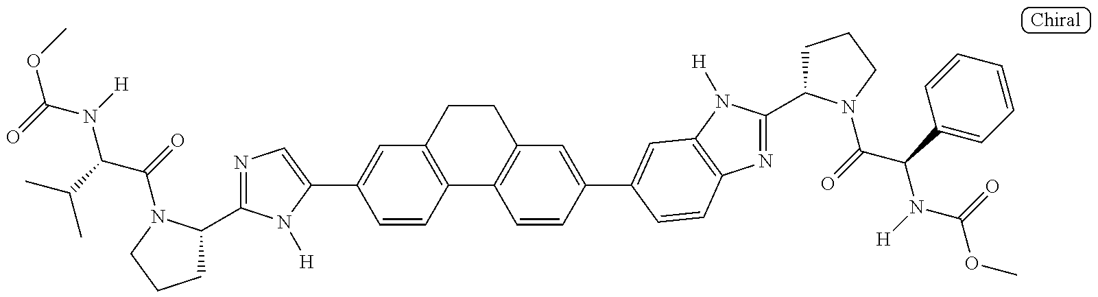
C1C(C2=NC=C(C3=CC4=C(C=C3)C3=C(CC4)C=C(C4=CC5=C(N=C(C6CCCN6C(=O)C(C6=CC=CC=C6)N([H])C(=O)OC)N5[H])C=C4)C=C3)N2[H])N(C(=O)C(C(C)C)N([H])C(=O)OC)CC1
